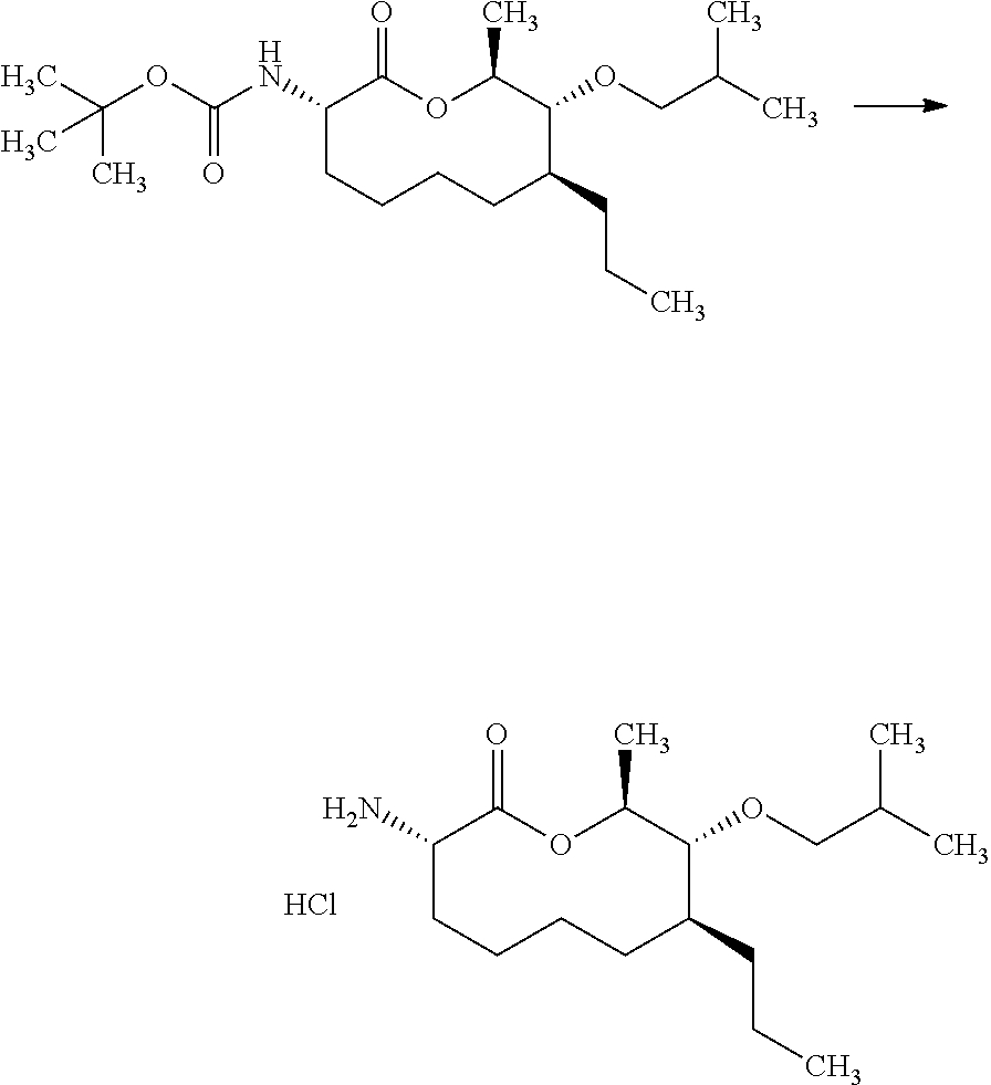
O1C(C)C(OCC(C)C)C(CCC)CCCCC(NC(=O)OC(C)(C)C)C1=O.O1C(C)C(OCC(C)C)C(CCC)CCCCC(N)C1=O.Cl
